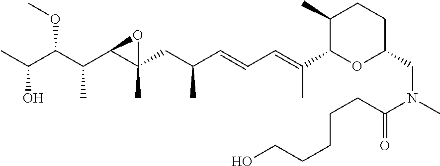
CC(C(C(C1C(CC(C=CC=C(C)C2OC(CN(C)C(CCCCCO)=O)CCC2C)C)(C)O1)C)OC)O
